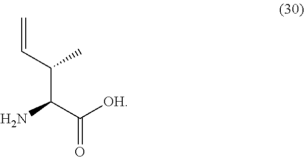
C(C(C([OH])=O)N)(C=C)C
